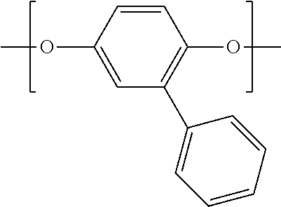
C1=CC(OC)=CC(C2=CC=CC=C2)=C1OC
